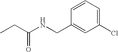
CCC(NCC1=CC(Cl)=CC=C1)=O
